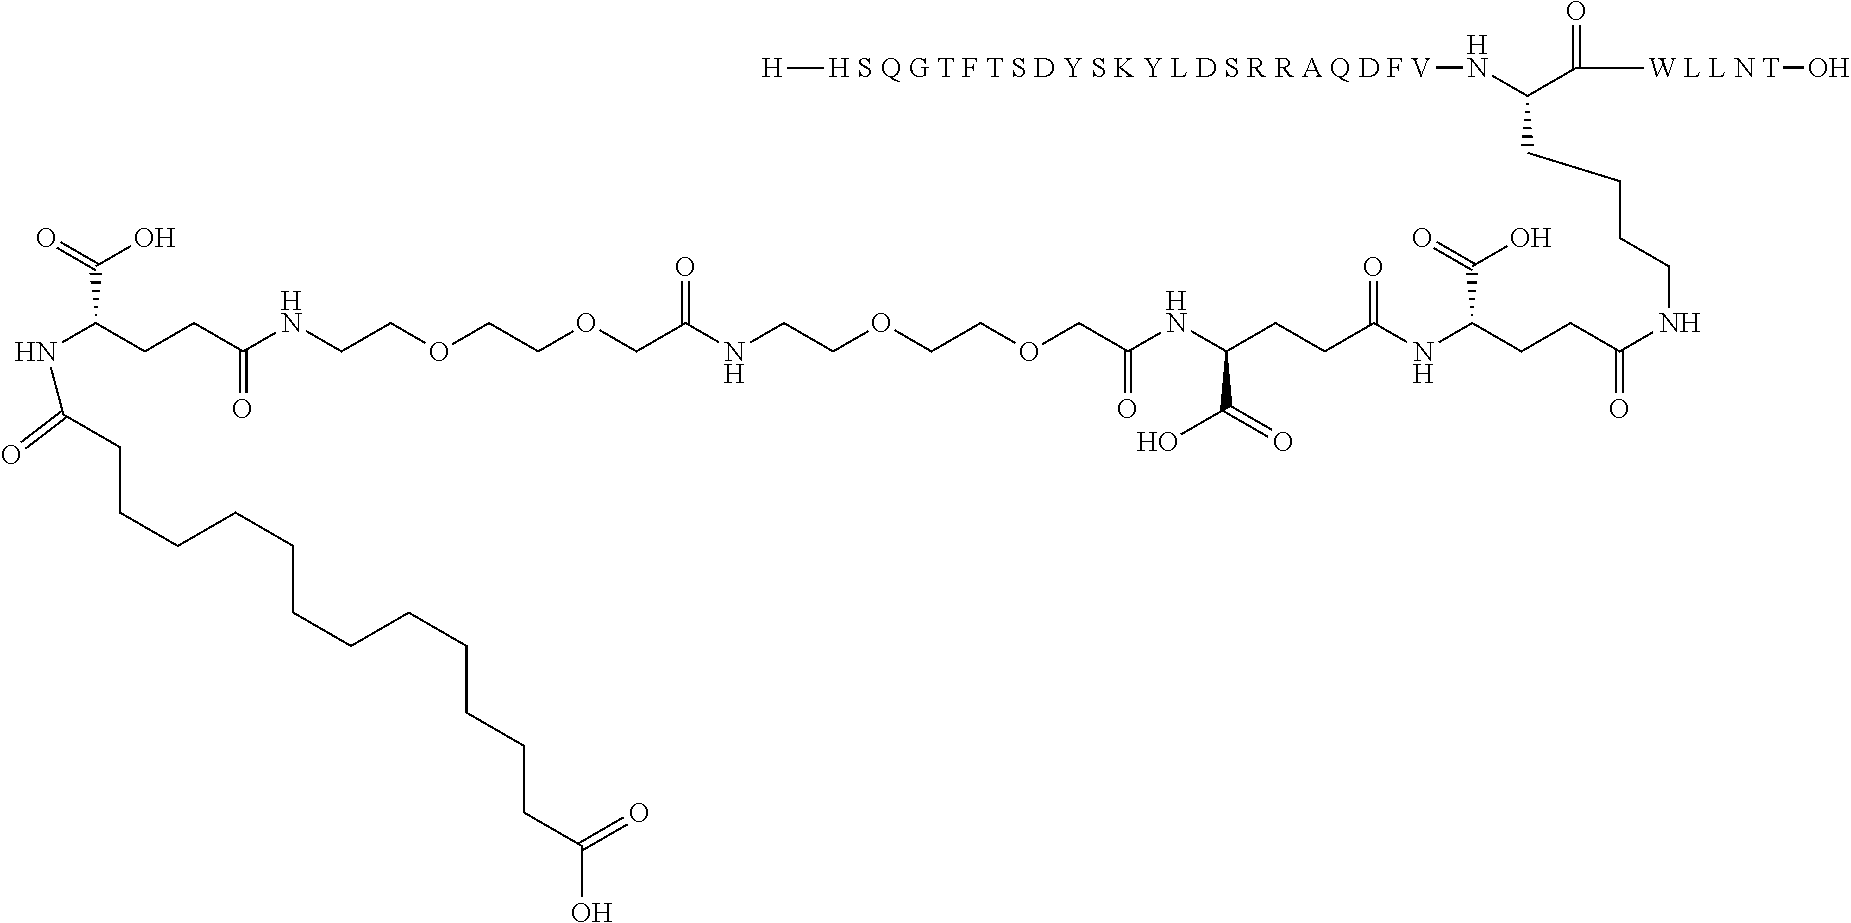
N(C(CCC(NCCOCCOCC(NCCOCCOCC(NC(CCC(NC(CCC(NCCCCC(C([W L L N T]O)=O)N[H S Q G T F T S D Y S K Y L D S R R A Q D F V][H])=O)C(=O)O)=O)C(=O)O)=O)=O)=O)C(=O)O)C(CCCCCCCCCCCCC(O)=O)=O
